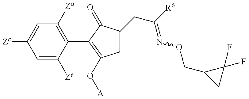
C1=C([Ze])C(C2=C(O[A])CC(CC(=NOCC3CC3(F)F)[R6])C2=O)=C([Za])C=C1[Zc]
